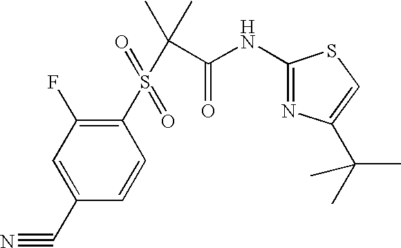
C1=C(C#N)C=CC(S(C(C(=O)NC2=NC(C(C)(C)C)=CS2)(C)C)(=O)=O)=C1F
